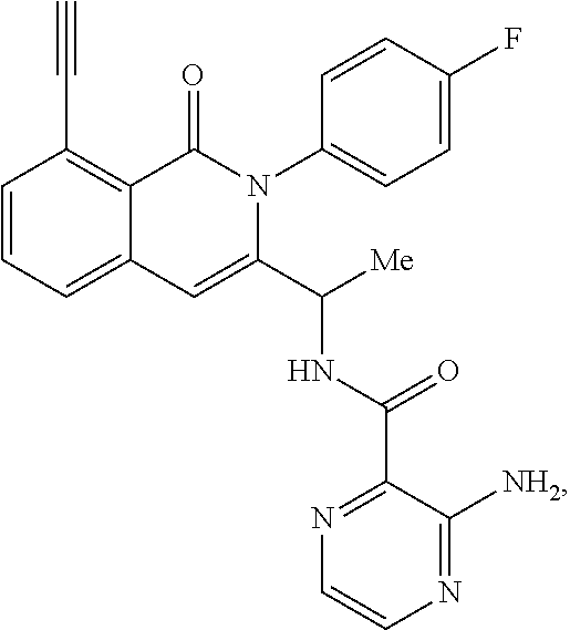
C12=CC=CC(C#C)=C1C(=O)N(C1=CC=C(F)C=C1)C(C([Me])NC(C1=NC=CN=C1[NH2])=O)=C2
